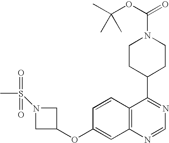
C12=C(N=CN=C1C1CCN(C(OC(C)(C)C)=O)CC1)C=C(OC1CN(S(C)(=O)=O)C1)C=C2
